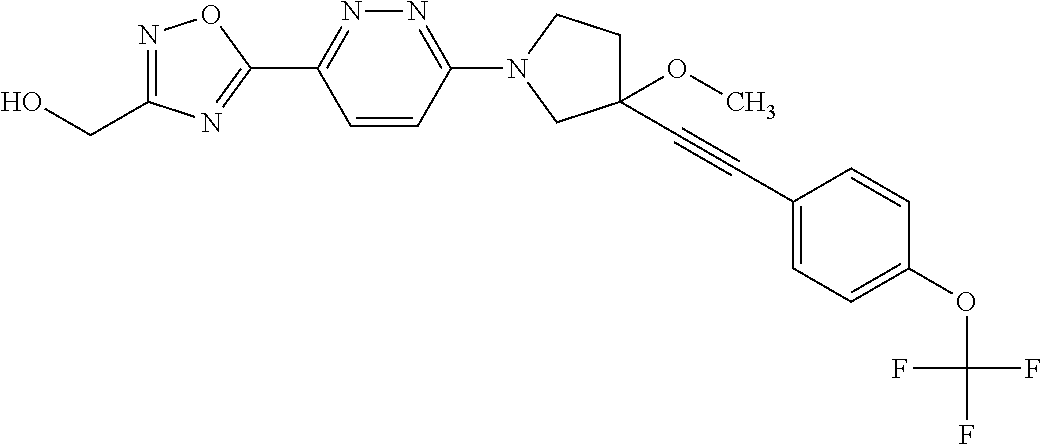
OCC1=NOC(C2=NN=C(N3CCC(OC)(C#CC4=CC=C(OC(F)(F)F)C=C4)C3)C=C2)=N1
